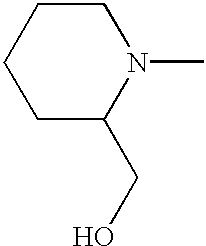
C1C(CO)N(C)CCC1
